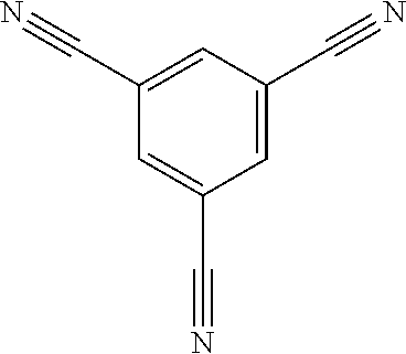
C1(C#N)=CC(C#N)=CC(C#N)=C1
